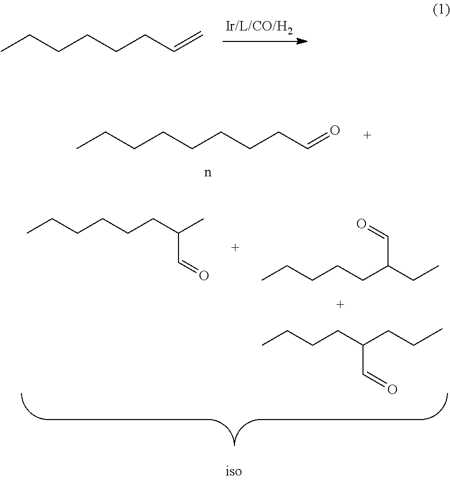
CCCCCCC=C.CCCCCCCCC=O.CCCCCCC(C)C=O.CCCCCC(CC)C=O.CCCCC(CCC)C=O
